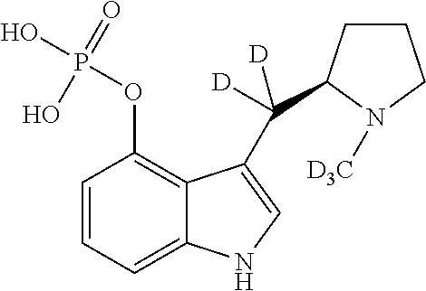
C1=CC=C2C(=C1OP(O)(=O)O)C(C(C1CCCN1[D3C])([D])[D])=CN2
